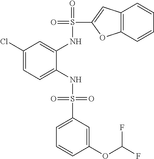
C1(Cl)=CC=C(NS(=O)(=O)C2=CC=CC(OC(F)F)=C2)C(NS(=O)(C2=CC3=C(O2)C=CC=C3)=O)=C1
